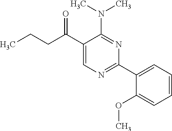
C1(C(CCC)=O)=CN=C(C2=CC=CC=C2OC)N=C1N(C)C
